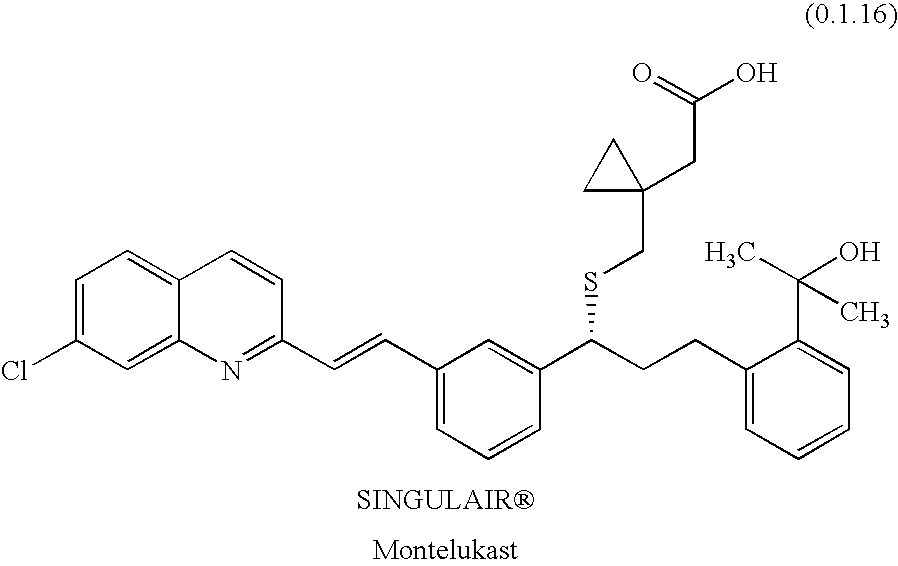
C1=C(Cl)C=C2C(=C1)C=CC(C=CC1=CC=CC(C(CCC3=CC=CC=C3C(O)(C)C)SCC3(CC(O)=O)CC3)=C1)=N2
